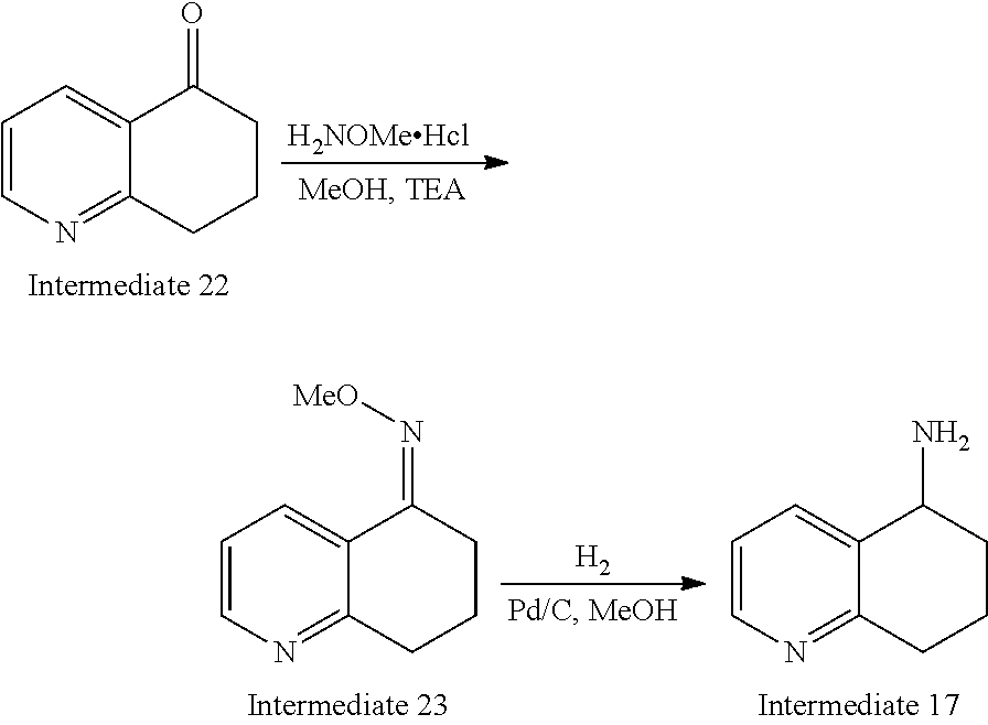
C1=CN=C2C(=C1)C(=O)CCC2.[H2NOMeHcl].C1=CN=C2C(=C1)C(=N[MeO])CCC2.[H2].C1=CN=C2C(=C1)C(N)CCC2
